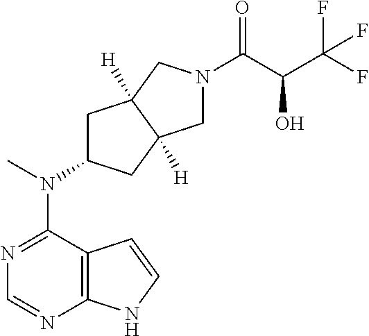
N1=C(N(C2CC3([H])C([H])(C2)CN(C(C(O)C(F)(F)F)=O)C3)C)C2=C(N=C1)NC=C2
